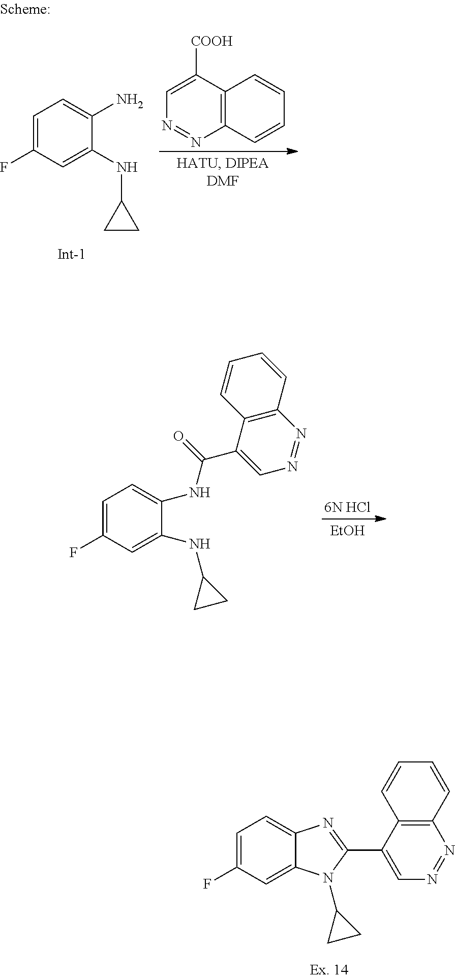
C1=C(F)C=C(NC2CC2)C(N)=C1.C1=C([COOH])C2=C(N=N1)C=CC=C2.[EtOH].[6N HCl].C1=C(F)C=C(NC2CC2)C(NC(C2=CN=NC3=C2C=CC=C3)=O)=C1.C1=C(F)C=C2C(=C1)N=C(C1=CN=NC3=C1C=CC=C3)N2C1CC1
